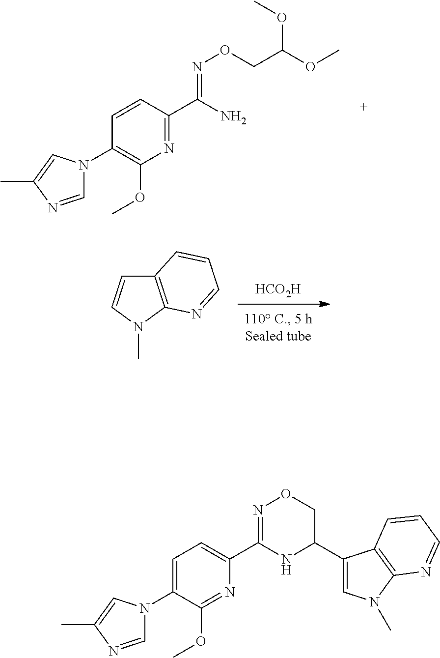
C1(N2C=NC(C)=C2)=C(OC)N=C(C(N)=NOCC(OC)OC)C=C1.[HCO2H].C12=C(N(C)C=C1)N=CC=C2.C1(N2C=NC(C)=C2)=CC=C(C2=NOCC(C3=CN(C)C4=C3C=CC=N4)N2)N=C1OC
